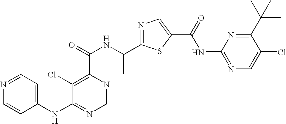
C1=NC(C(=O)NC(C2=NC=C(C(NC3=NC=C(Cl)C(C(C)(C)C)=N3)=O)S2)C)=C(Cl)C(NC2=CC=NC=C2)=N1
